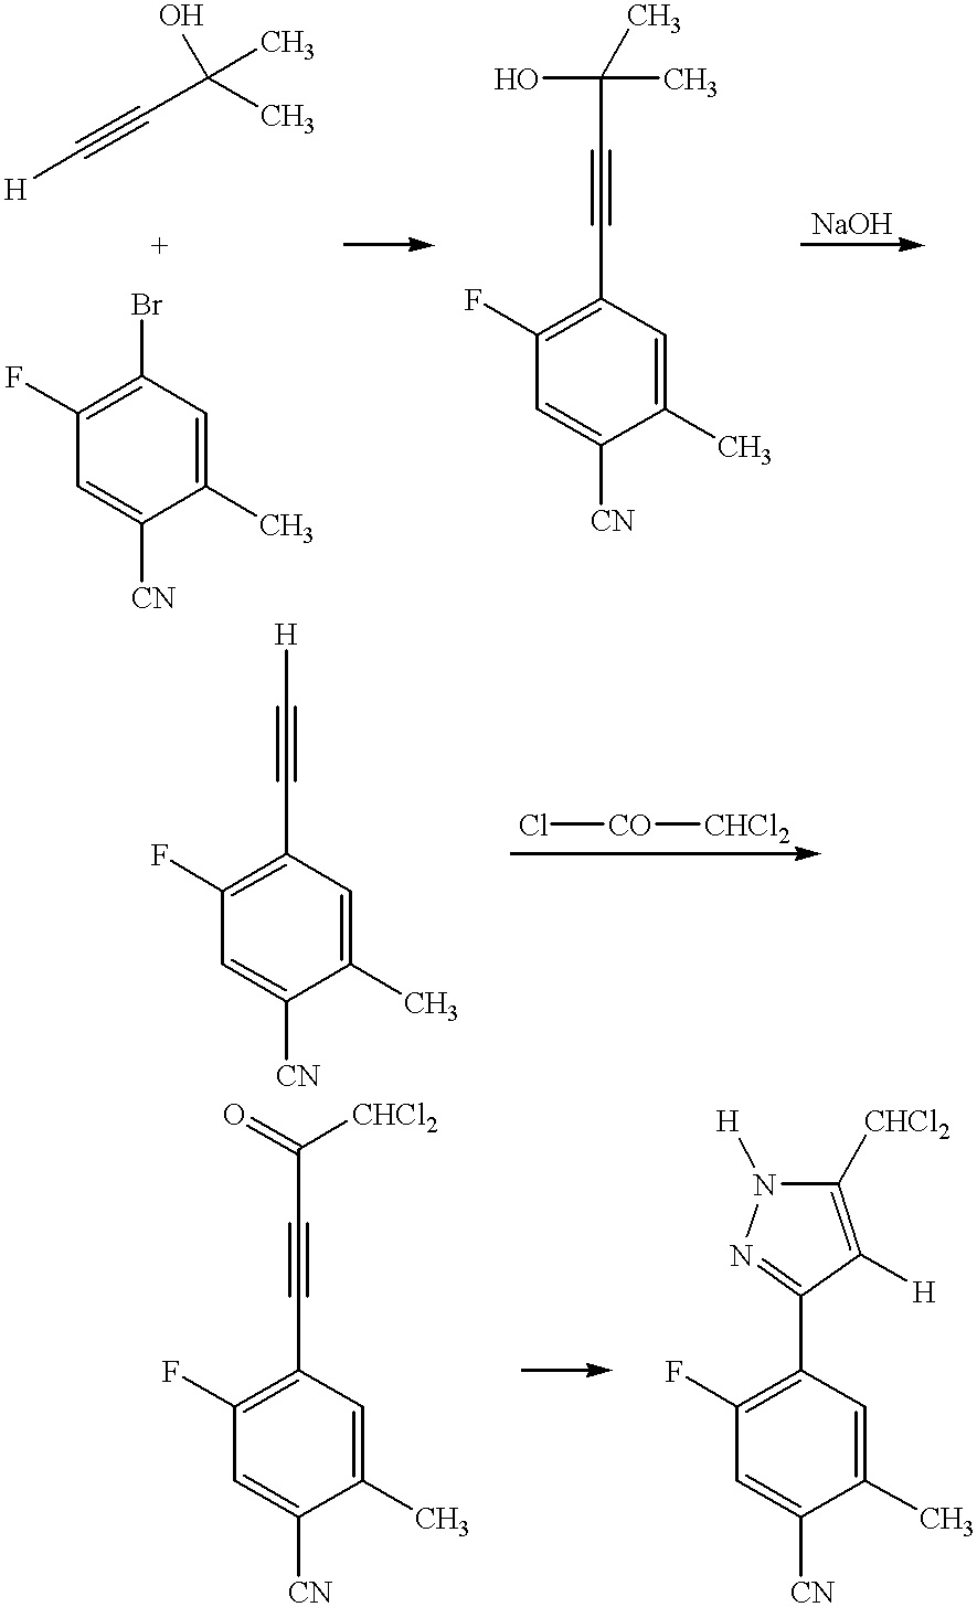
C(C)(C)(O)C#C[H].C1(C)=CC(Br)=C(F)C=C1[CN].C1(C)=CC(C#CC(O)(C)C)=C(F)C=C1[CN].C1(C)=CC(C#C[H])=C(F)C=C1[CN].Cl[CO][CHCl2].C1(C)=CC(C#CC([CHCl2])=O)=C(F)C=C1[CN].C1(C)=CC(C2=NN([H])C([CHCl2])=C2[H])=C(F)C=C1[CN]
